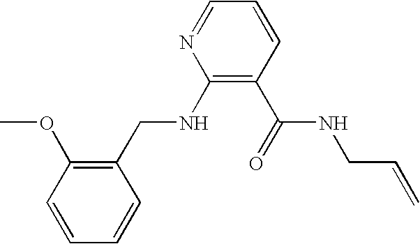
C1(CNC2=C(C(NCC=C)=O)C=CC=N2)=C(OC)C=CC=C1
